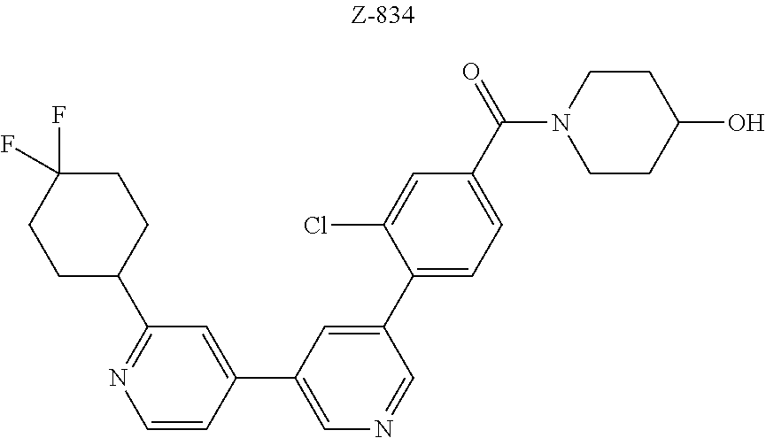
C1=CC(C2=CN=CC(C3=CC=C(C(=O)N4CCC(O)CC4)C=C3Cl)=C2)=CC(C2CCC(F)(F)CC2)=N1
